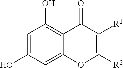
C1=C(O)C=C2C(=C1O)C(=O)C([R1])=C([R2])O2
